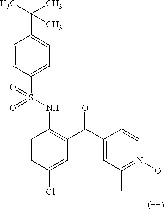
C1=CC(S(NC2=C(C(C3=CC(C)=[N+]([O-])C=C3)=O)C=C(Cl)C=C2)(=O)=O)=CC=C1C(C)(C)C
